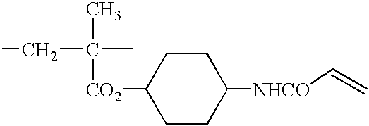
CC([CO2]C1CCC([NHCO]C=C)CC1)(C)CC
